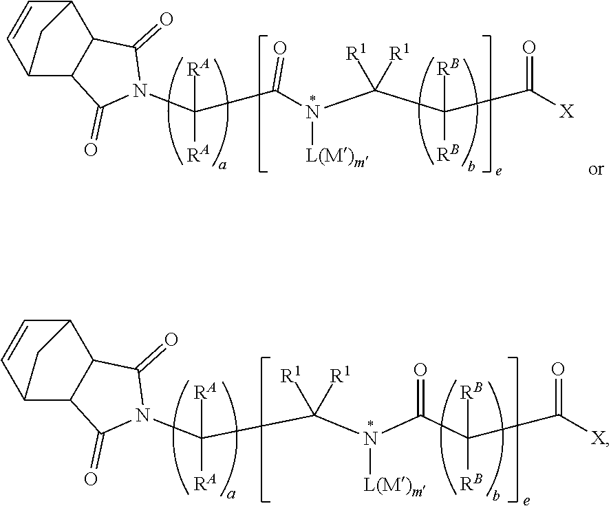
C12C=CC(C3C1C(=O)N(C(C(N([L(M)m])C(C([RB])(C([X])=O)[RB])([R1])[R1])=O)([RA])[RA])C3=O)C2.C12C=CC(C3C1C(=O)N(C(C(N([L(M)m])C(C([RB])(C([X])=O)[RB])=O)([R1])[R1])([RA])[RA])C3=O)C2
